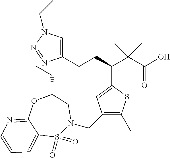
C1(CCC(C(C(O)=O)(C)C)C2=CC(CN3CC(CC)OC4=NC=CC=C4S3(=O)=O)=C(C)S2)=CN(CC)N=N1
